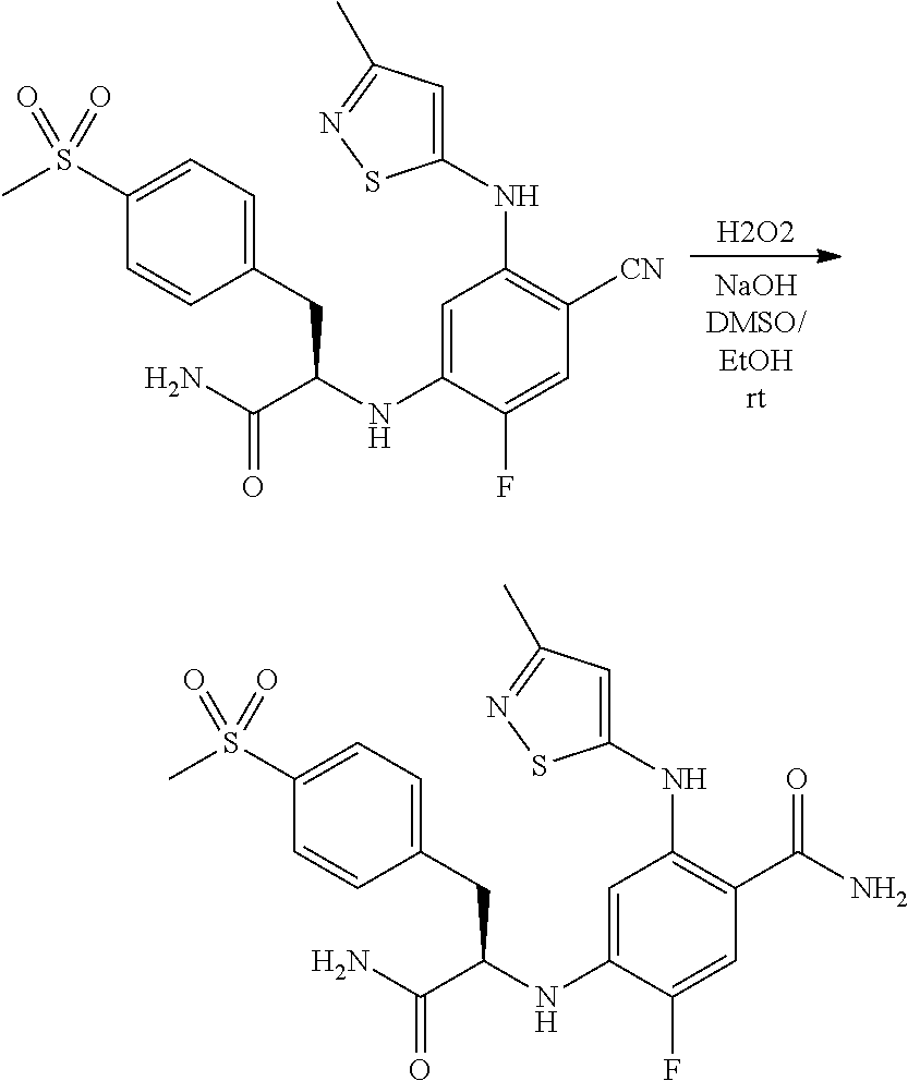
[H2O2].C1=C(NC(CC2=CC=C(S(C)(=O)=O)C=C2)C(N)=O)C(F)=CC([CN])=C1NC1=CC(C)=NS1.C1=C(NC(CC2=CC=C(S(C)(=O)=O)C=C2)C(N)=O)C(F)=CC(C(=O)N)=C1NC1=CC(C)=NS1
